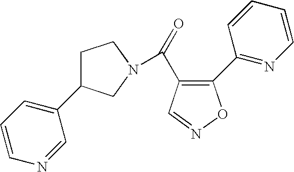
O=C(C1=C(C2=NC=CC=C2)ON=C1)N1CC(C2=CC=CN=C2)CC1
